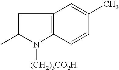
C1=C(C)N([(CH2)3CO2H])C2=C1C=C(C)C=C2
